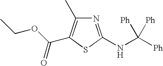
C1(C)=C(C(OCC)=O)SC(NC([Ph])([Ph])[Ph])=N1
